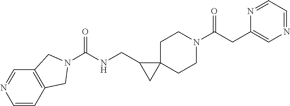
C1=CC2=C(C=N1)CN(C(=O)NCC1CC13CCN(C(=O)CC1=CN=CC=N1)CC3)C2
